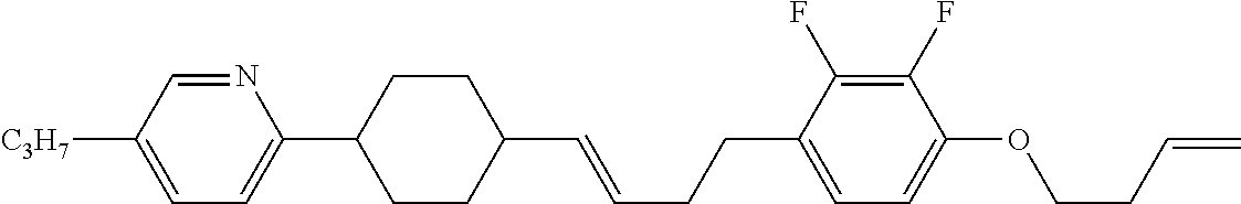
C1CC(C2=CC=C([C3H7])C=N2)CCC1C=CCCC1=CC=C(OCCC=C)C(F)=C1F
